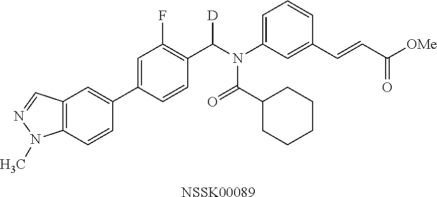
[NSSK00089].C12=C(C=CC(C3=CC(F)=C(C(N(C4=CC=CC(C=CC([OMe])=O)=C4)C(=O)C4CCCCC4)[D])C=C3)=C1)N(C)N=C2
